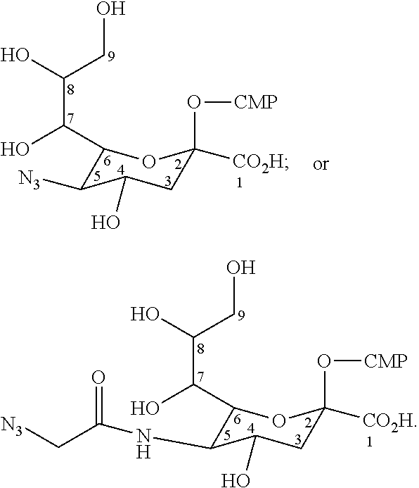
C1(C(O)C(O)CO)C(NC(C[N3])=O)C(O)CC([CO2H])(O[CMP])O1.C1(C(O)C(O)CO)C([N3])C(O)CC([CO2H])(O[CMP])O1
